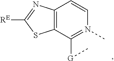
C12=C(C([G]C)=N(C)C=C1)SC([RE])=N2
